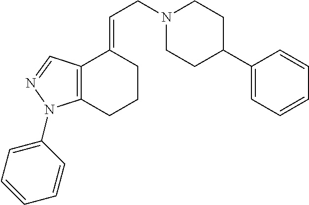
N1(CC=C2CCCC3=C2C=NN3C2=CC=CC=C2)CCC(C2=CC=CC=C2)CC1
